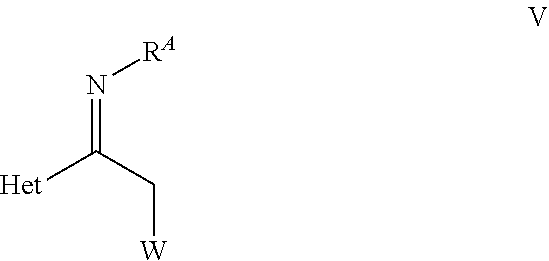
N(=C(C[W])[Het])[RA]
